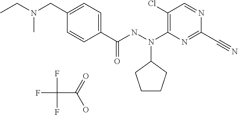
C1=CC(C(NN(C2=C(Cl)C=NC(C#N)=N2)C2CCCC2)=O)=CC=C1CN(CC)C.FC(F)(F)C(=O)O
